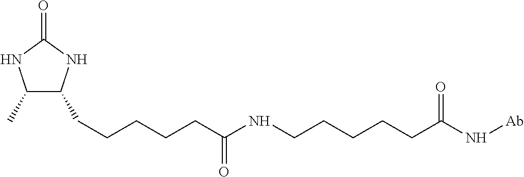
C1(C)C(CCCCCC(NCCCCCC(N[Ab])=O)=O)NC(=O)N1
